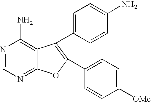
N1=CN=C2C(=C1N)C(C1=CC=C(N)C=C1)=C(C1=CC=C([OMe])C=C1)O2
